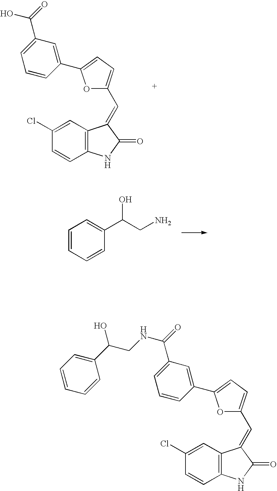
C1=CC(Cl)=CC2=C1NC(=O)C2=CC1=CC=C(C2=CC(C(=O)NCC(C3=CC=CC=C3)O)=CC=C2)O1.C1=CC(Cl)=CC2=C1NC(=O)C2=CC1=CC=C(C2=CC(C(=O)O)=CC=C2)O1.C1=CC=CC(C(CN)O)=C1
